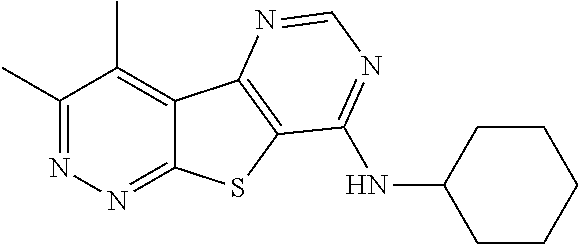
C1(C)=NN=C2C(=C1C)C1=C(S2)C(NC2CCCCC2)=NC=N1
